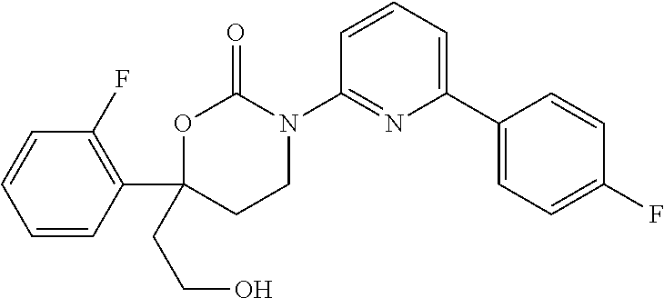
C1(N2C(=O)OC(C3=C(F)C=CC=C3)(CCO)CC2)=NC(C2=CC=C(F)C=C2)=CC=C1
